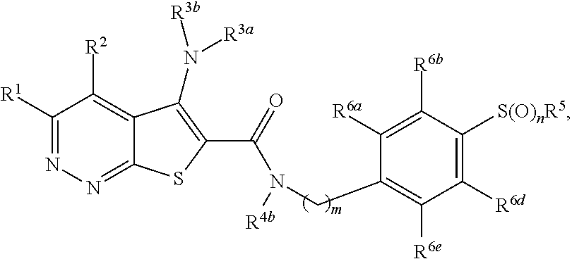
C1([R1])=NN=C2C(=C1[R2])C(N([R3a])[R3b])=C(C(=O)N(CC1=C([R6e])C([R6d])=C([S(O)nR5])C([R6b])=C1[R6a])[R4b])S2
